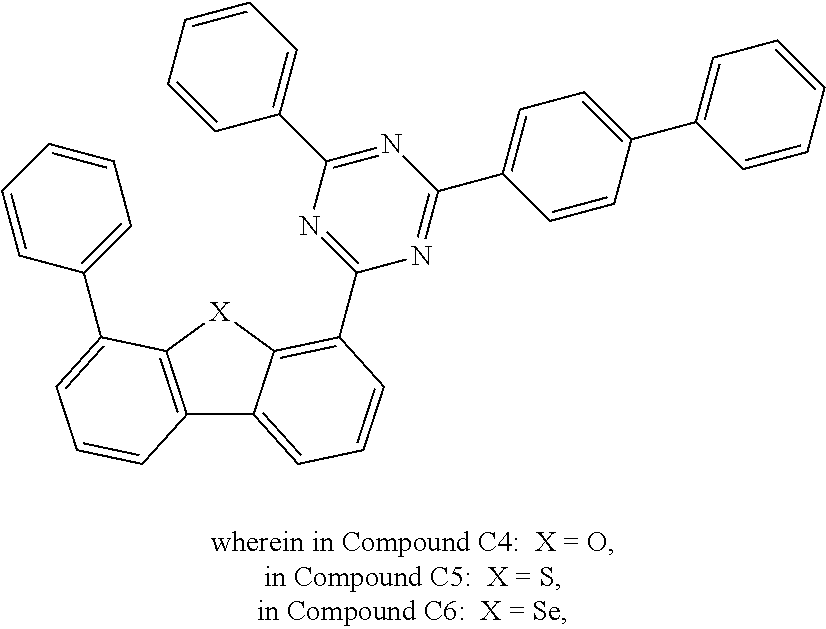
C12=C([X]C3=C(C4=NC(C5=CC=CC=C5)=NC(C5=CC=C(C6=CC=CC=C6)C=C5)=N4)C=CC=C13)C(C1=CC=CC=C1)=CC=C2
